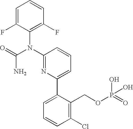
C1=C(F)C(N(C2=NC(C3=CC=CC(Cl)=C3COP(=O)(O)O)=CC=C2)C(=O)N)=C(F)C=C1
